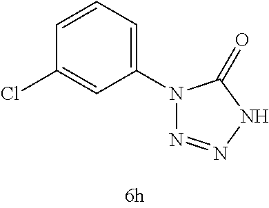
C1(N2N=NNC2=O)=CC=CC(Cl)=C1
